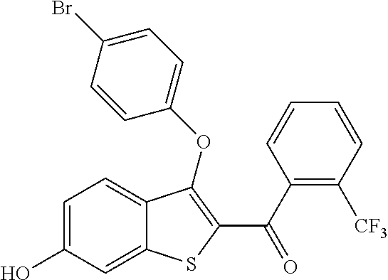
C1=C(O)C=C2C(=C1)C(OC1=CC=C(Br)C=C1)=C(C(C1=C([CF3])C=CC=C1)=O)S2
